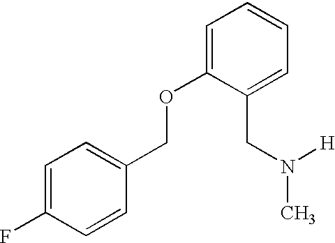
C1=C(F)C=CC(COC2=CC=CC=C2CN([H])C)=C1
